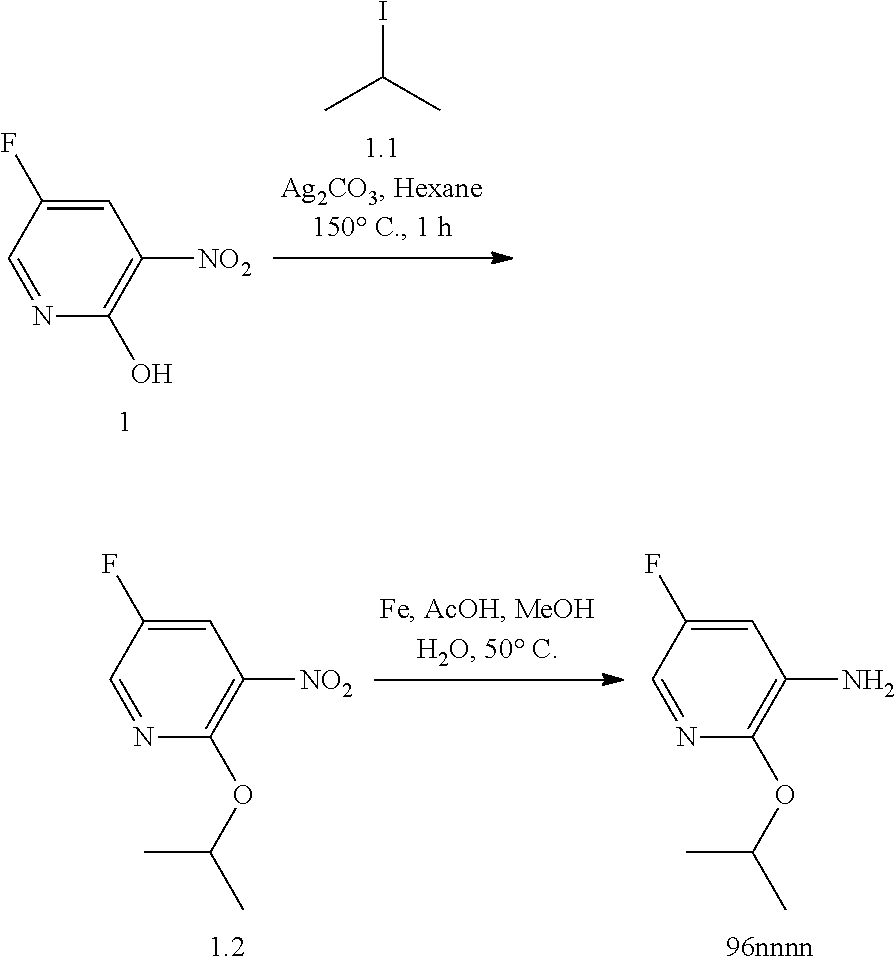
C1=C(F)C=NC(O)=C1[NO2].IC(C)C.C1=C(F)C=NC(OC(C)C)=C1[NO2].C1=C(F)C=NC(OC(C)C)=C1N
